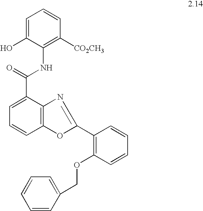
C1=CC2=C(C(C(=O)NC3=C([CO2CH3])C=CC=C3O)=C1)N=C(C1=C(OCC3=CC=CC=C3)C=CC=C1)O2
